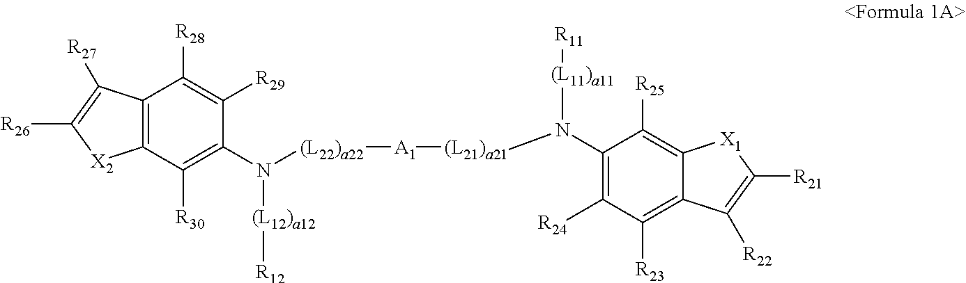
C12=C(C([R30])=C(N([(L12)a12][R12])[(L22)a22][A1][(L21)a21]N(C3=C([R24])C([R23])=C4C(=C3[R25])[X1]C([R21])=C4[R22])[(L11)a11][R11])C([R29])=C1[R28])[X2]C([R26])=C2[R27]
